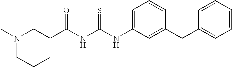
N(C(NC(C1CN(C)CCC1)=O)=S)C1=CC=CC(CC2=CC=CC=C2)=C1
